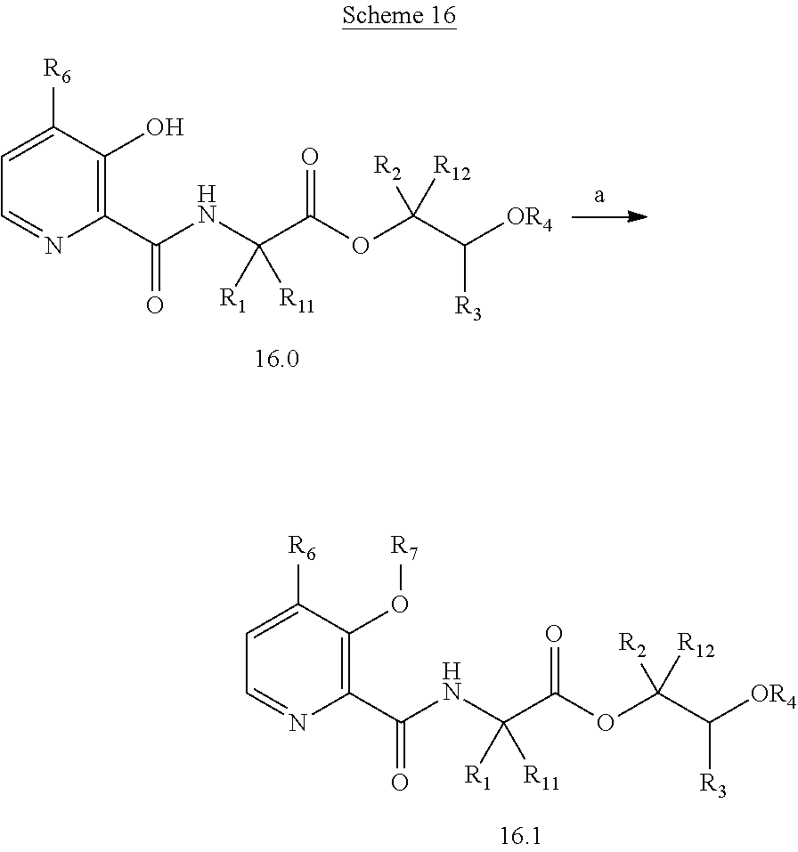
N(C(C(OC(C([R3])[OR4])([R12])[R2])=O)([R11])[R1])C(C1=C(O)C([R6])=CC=N1)=O.N(C(C(OC(C([R3])[OR4])([R12])[R2])=O)([R11])[R1])C(C1=C(O[R7])C([R6])=CC=N1)=O
